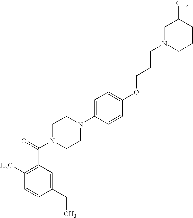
C1=CC(CC)=CC(C(N2CCN(C3=CC=C(OCCCN4CCCC(C)C4)C=C3)CC2)=O)=C1C
